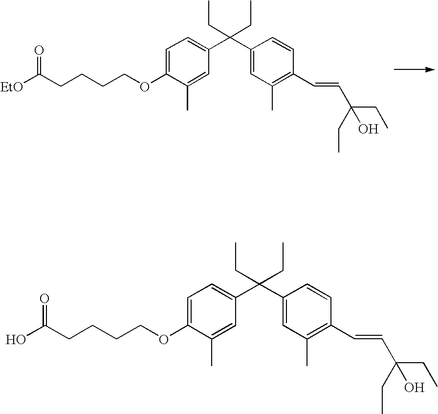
C1=C(OCCCCC(O)=O)C(C)=CC(C(C2=CC(C)=C(C=CC(O)(CC)CC)C=C2)(CC)CC)=C1.C1=C(OCCCCC([EtO])=O)C(C)=CC(C(C2=CC(C)=C(C=CC(O)(CC)CC)C=C2)(CC)CC)=C1
